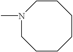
C1CN(C)CCCCC1
